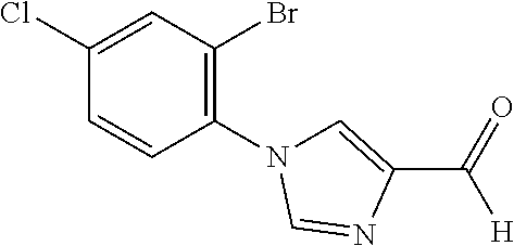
C1(Cl)=CC(Br)=C(N2C=C(C(=O)[H])N=C2)C=C1
